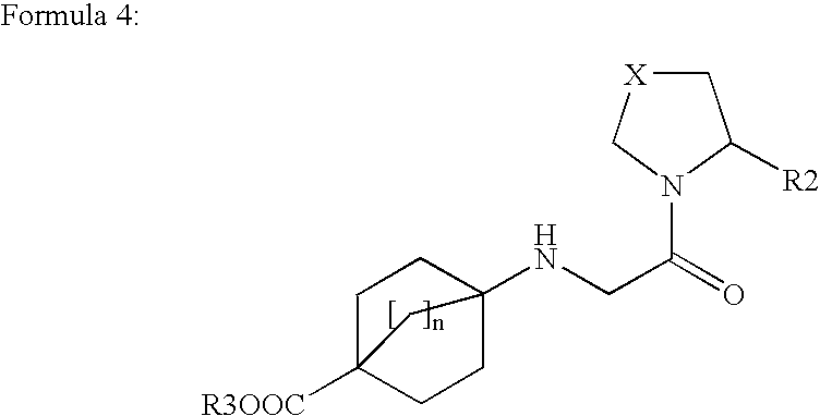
C1[X]CN(C(CNC23CCC([R3OOC])(CC2)C3)=O)C1[R2]
